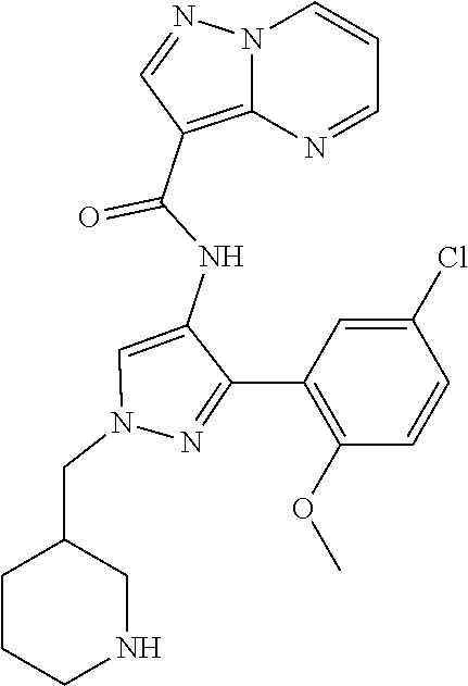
N12C(=C(C(NC3=CN(CC4CCCNC4)N=C3C3=C(OC)C=CC(Cl)=C3)=O)C=N1)N=CC=C2
